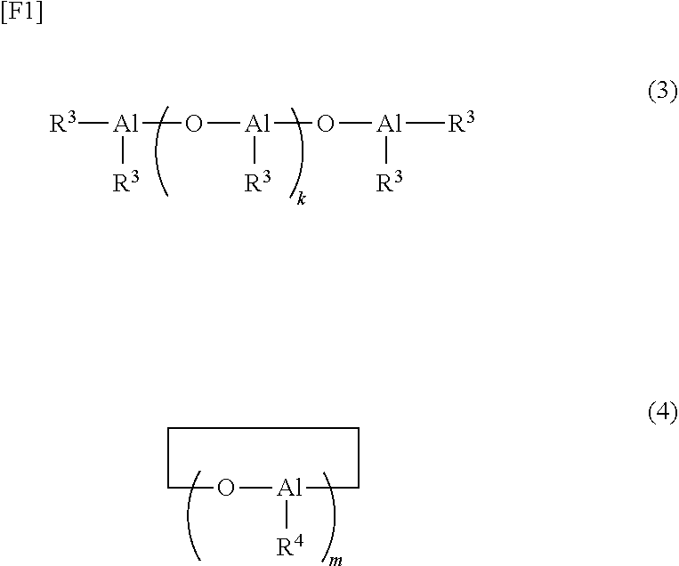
[R3][Al](O[Al](O[Al]([R3])[R3])[R3])[R3].O1[Al]([R4])CCCC1.[[F1]]
